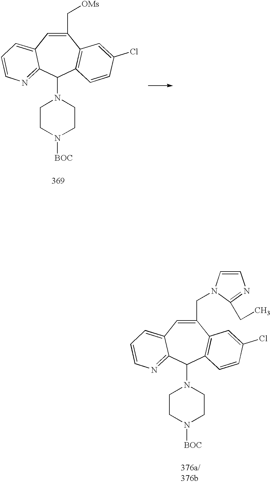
C1(C[OMs])=CC2=CC=CN=C2C(N2CCN([BOC])CC2)C2=C1C=C(Cl)C=C2.C1(CN2C=CN=C2CC)=CC2=CC=CN=C2C(N2CCN([BOC])CC2)C2=C1C=C(Cl)C=C2
